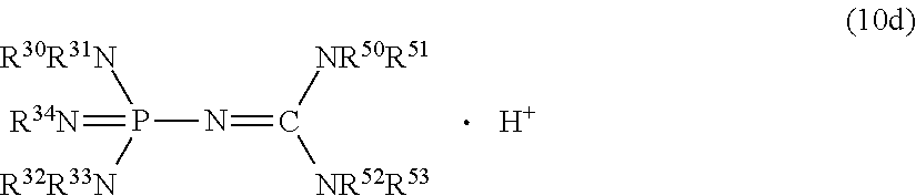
P(=[R34N])([R30R31N])([R32R33N])N=C([NR52R53])[NR50R51].[H]
